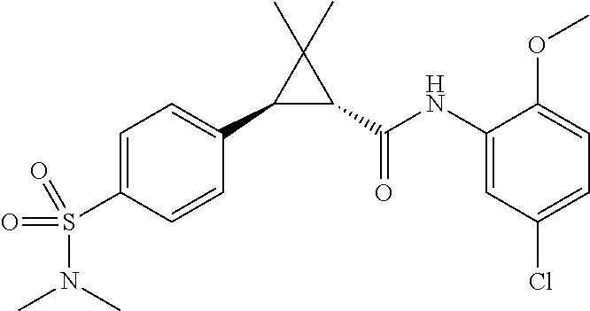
C1(C2=CC=C(S(=O)(=O)N(C)C)C=C2)C(C(NC2=CC(Cl)=CC=C2OC)=O)C1(C)C
